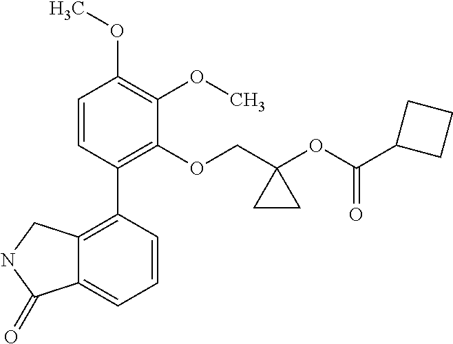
C1=CC(C2=C3C(=CC=C2)C(=O)NC3)=C(OCC2(OC(C3CCC3)=O)CC2)C(OC)=C1OC
